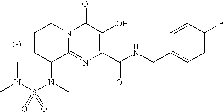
C1(=O)N2C(=NC(C(NCC3=CC=C(F)C=C3)=O)=C1O)C(N(S(N(C)C)(=O)=O)C)CCC2
